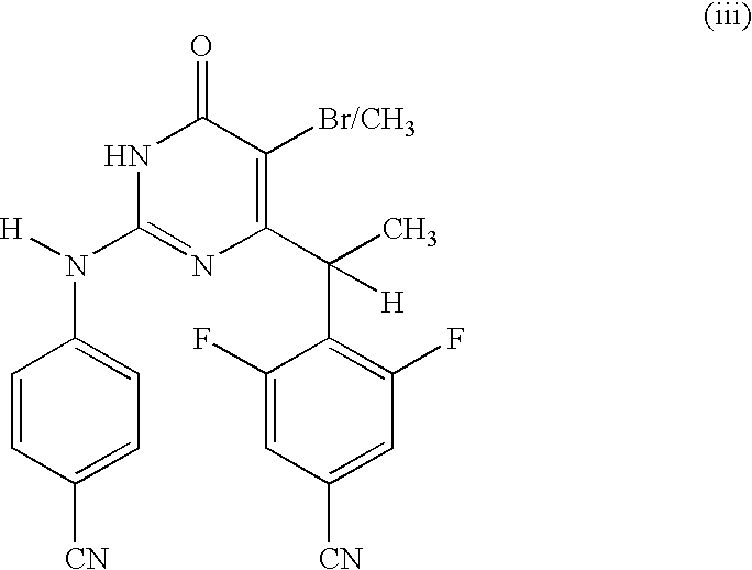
C1(N([H])C2=NC(C(C3=C(F)C=C([CN])C=C3F)(C)[H])=C([Br/CH3])C(=O)N2)=CC=C([CN])C=C1
